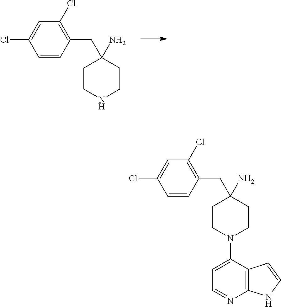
C1=CC(CC2(N)CCNCC2)=C(Cl)C=C1Cl.C1=CC(CC2(N)CCN(C3=CC=NC4=C3C=CN4)CC2)=C(Cl)C=C1Cl
